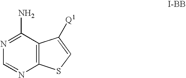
N1=C(N)C2=C(N=C1)SC=C2[Q1]
